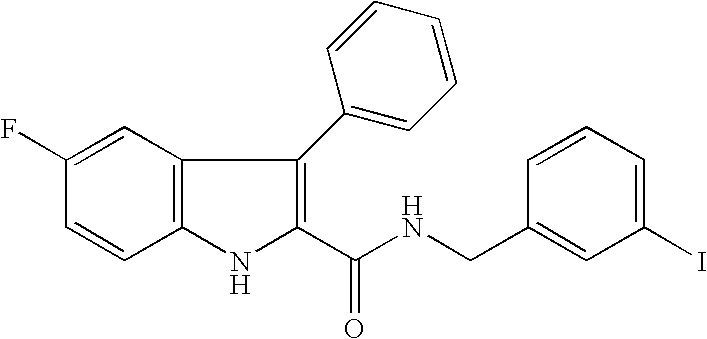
C12=C(C=C(F)C=C1)C(C1=CC=CC=C1)=C(C(NCC1=CC(I)=CC=C1)=O)N2
